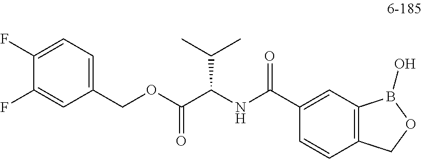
C(C(NC(C1=CC2=C(C=C1)COB2O)=O)C(OCC1=CC=C(F)C(F)=C1)=O)(C)C
